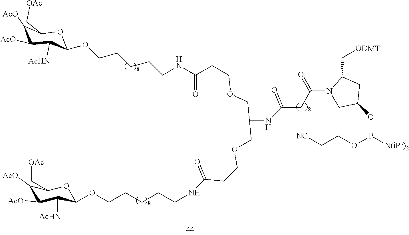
C1([AcO])C([AcO])C([AcHN])C(OCCCCCNC(CCOCC(COCCC(NCCCCCOC2C([AcHN])C([AcO])C([AcO])C(C[OAc])O2)=O)NC(CC(N2CC(OP([N(iPr)2])OCC[NC])CC2C[ODMT])=O)=O)=O)OC1C[OAc]
